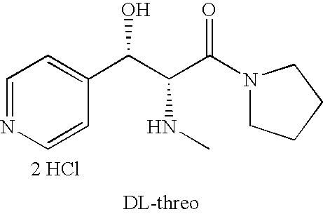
C1=NC=CC(C(C(C(N2CCCC2)=O)NC)O)=C1.[2 HCl]
